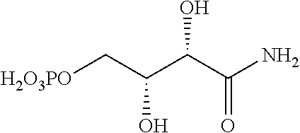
C(O)(C(N)=O)C(C[H2O3PO])O
